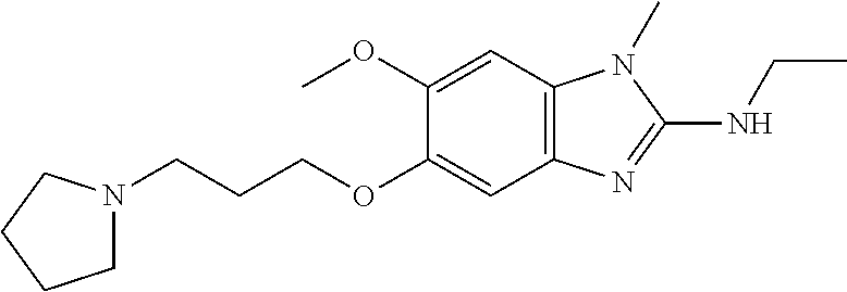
C1N(CCCOC2=CC3=C(C=C2OC)N(C)C(NCC)=N3)CCC1
